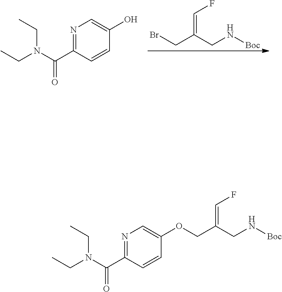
C1=CC(C(N(CC)CC)=O)=NC=C1O.BrCC(CN[Boc])=CF.C1=CC(C(N(CC)CC)=O)=NC=C1OCC(CN[Boc])=CF
